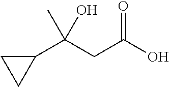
C1(C(CC(O)=O)(C)O)CC1
